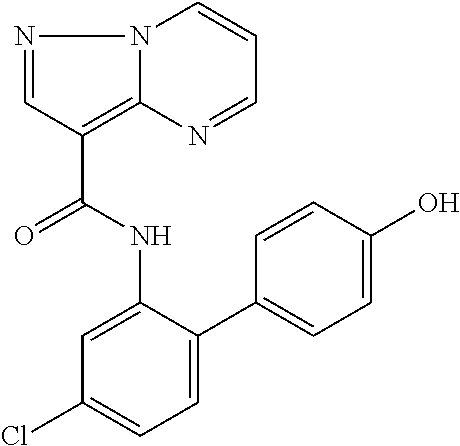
N1=CC(C(=O)NC2=CC(Cl)=CC=C2C2=CC=C(O)C=C2)=C2N1C=CC=N2
